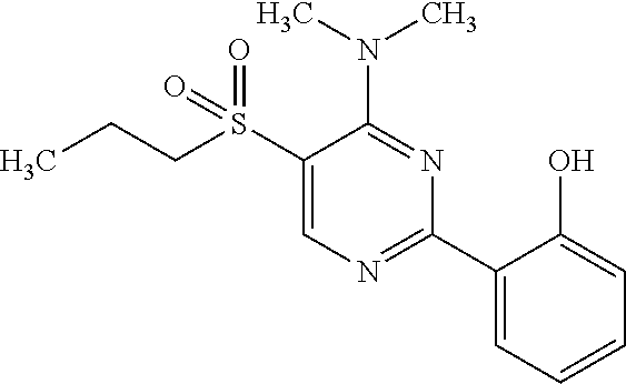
S(C1=CN=C(C2=CC=CC=C2O)N=C1N(C)C)(=O)(CCC)=O
